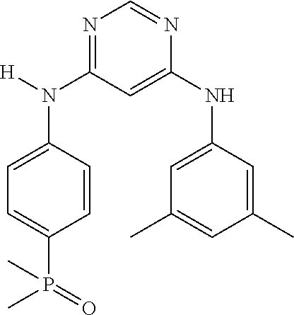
N1=C(N(C2=CC=C(P(C)(=O)C)C=C2)[H])C=C(NC2=CC(C)=CC(C)=C2)N=C1
